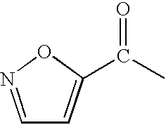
C1=NOC(C(=O)C)=C1
